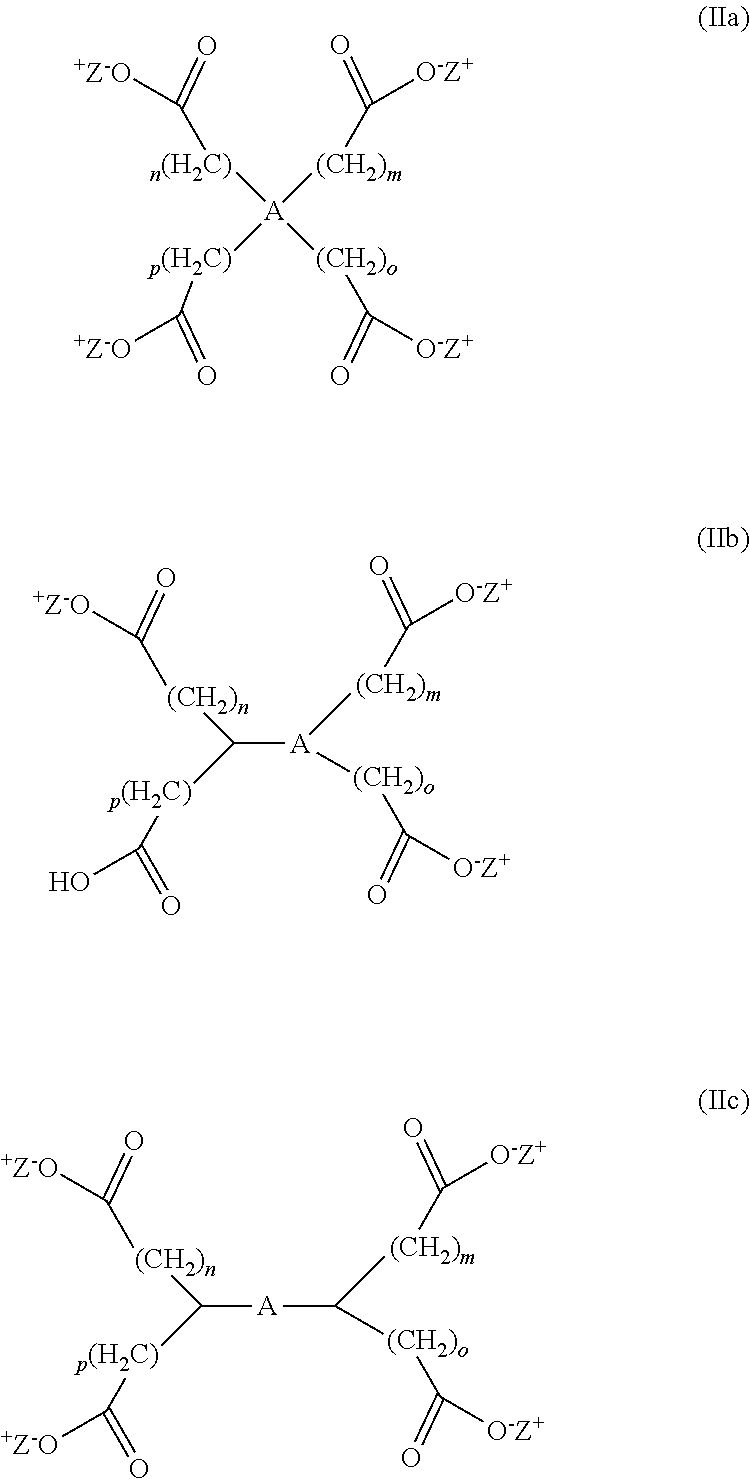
[(CH2)m](C([O-Z+])=O)[A]([n(H2C)]C([+Z-O])=O)([(CH2)o]C([O-Z+])=O)[p(H2C)]C([+Z-O])=O.[(CH2)m](C([O-Z+])=O)[A]([(CH2)o]C([O-Z+])=O)C([(CH2)n]C([+Z-O])=O)[p(H2C)]C(O)=O.[(CH2)m](C([O-Z+])=O)C([(CH2)o]C([O-Z+])=O)[A]C([(CH2)n]C([+Z-O])=O)[p(H2C)]C([+Z-O])=O
